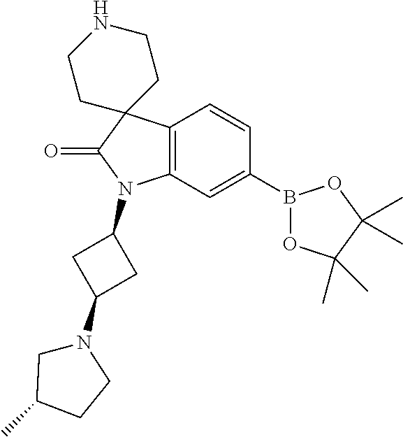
C12=C(C=C(B3OC(C)(C)C(C)(C)O3)C=C1)N(C1CC(N3CC(C)CC3)C1)C(=O)C21CCNCC1
